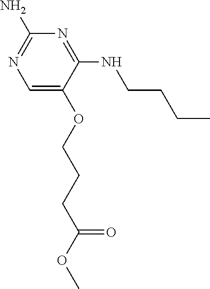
C1=C(OCCCC(OC)=O)C(NCCCC)=NC(N)=N1
